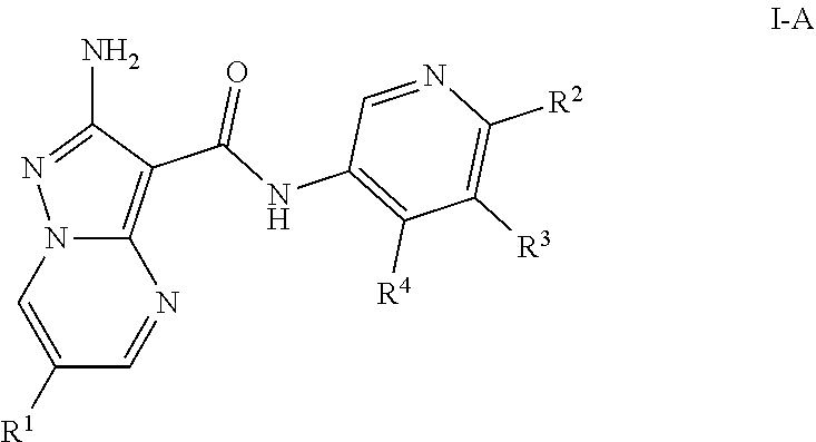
C1(N)=NN2C(=C1C(NC1=C([R4])C([R3])=C([R2])N=C1)=O)N=CC([R1])=C2
